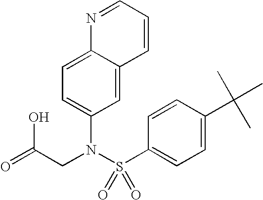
N1=CC=CC2=CC(N(S(C3=CC=C(C(C)(C)C)C=C3)(=O)=O)CC(=O)O)=CC=C12
